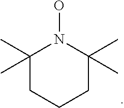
C1(C)(C)CCCC(C)(C)N1O
